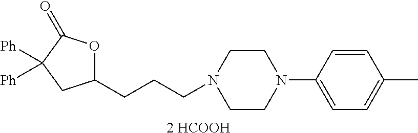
[2 HCOOH].C1([Ph])([Ph])CC(CCCN2CCN(C3=CC=C(C)C=C3)CC2)OC1=O
